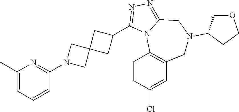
C1(C)=CC=CC(N2CC3(C2)CC(C2=NN=C4N2C2=C(CN(C5COCC5)C4)C=C(Cl)C=C2)C3)=N1
